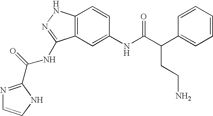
C12=C(C=C(NC(C(C3=CC=CC=C3)CCN)=O)C=C1)C(NC(=O)C1=NC=CN1)=NN2
